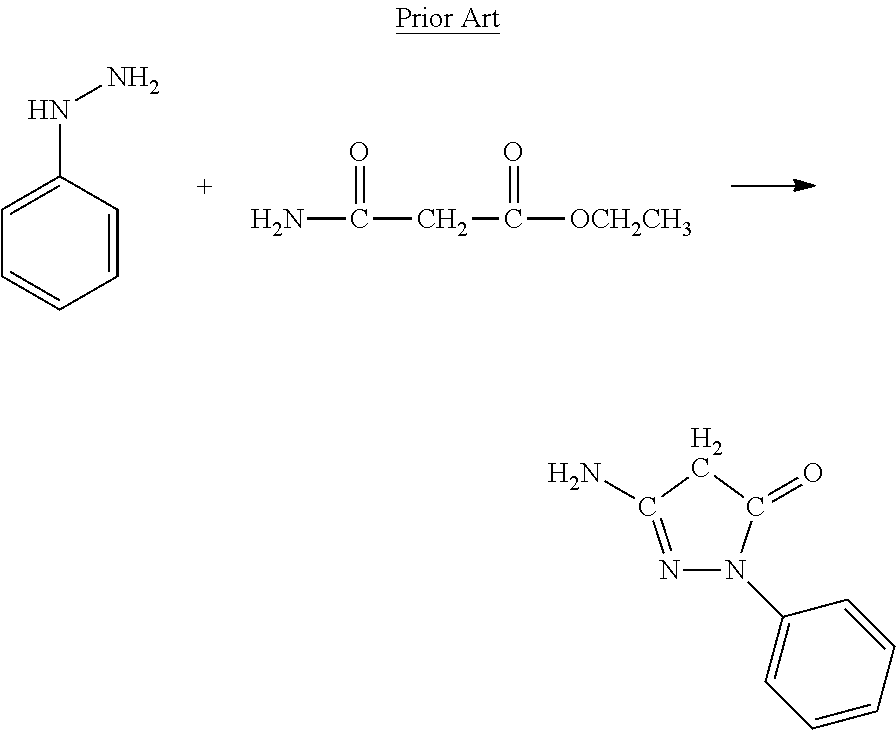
C1=CC(NN)=CC=C1.NC(CC([OCH2CH3])=O)=O.N1=C(N)CC(=O)N1C1=CC=CC=C1
